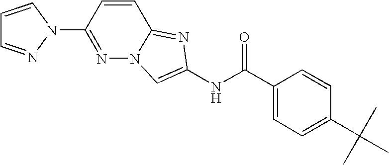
C1=CN(C2=NN3C(=NC(NC(=O)C4=CC=C(C(C)(C)C)C=C4)=C3)C=C2)N=C1
